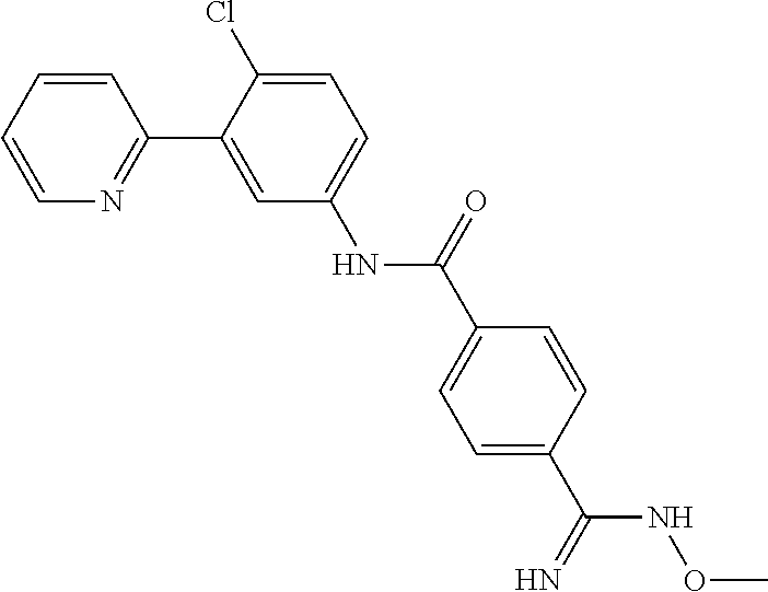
C1=CC=CN=C1C1=CC(NC(C2=CC=C(C(NOC)=N)C=C2)=O)=CC=C1Cl
